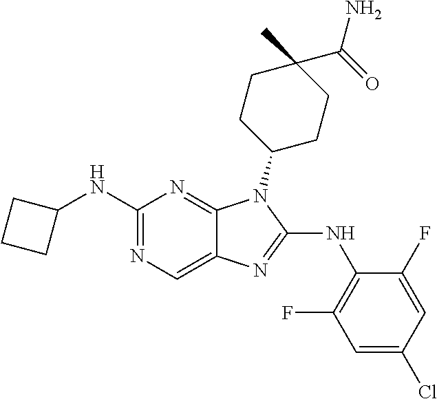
C1(NC2CCC2)=NC=C2C(=N1)N(C1CCC(C)(C(=O)N)CC1)C(NC1=C(F)C=C(Cl)C=C1F)=N2
